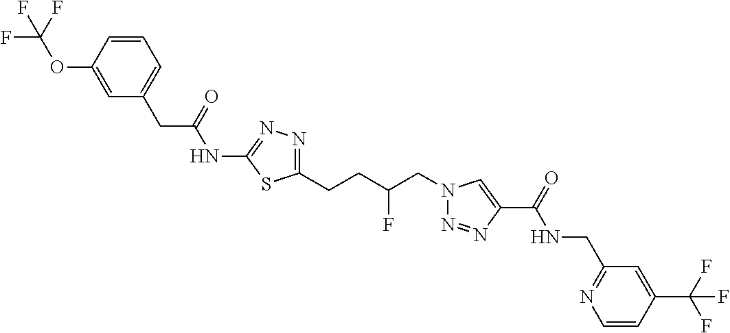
C1(NC(CC2=CC=CC(OC(F)(F)F)=C2)=O)=NN=C(CCC(CN2N=NC(C(=O)NCC3=NC=CC(C(F)(F)F)=C3)=C2)F)S1
